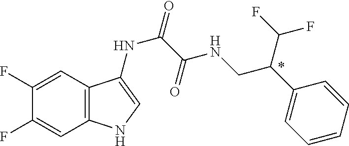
C1(F)=CC2=C(C=C1F)NC=C2NC(C(NCC(C1=CC=CC=C1)C(F)F)=O)=O
